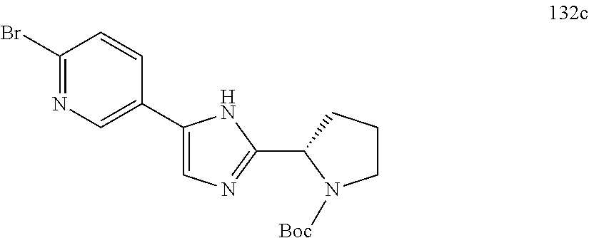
C1(Br)=NC=C(C2=CN=C(C3CCCN3[Boc])N2)C=C1
